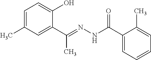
C1=C(C)C=C(C(=NNC(C2=CC=CC=C2C)=O)C)C(O)=C1
